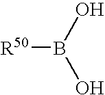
[R50]B(O)O
